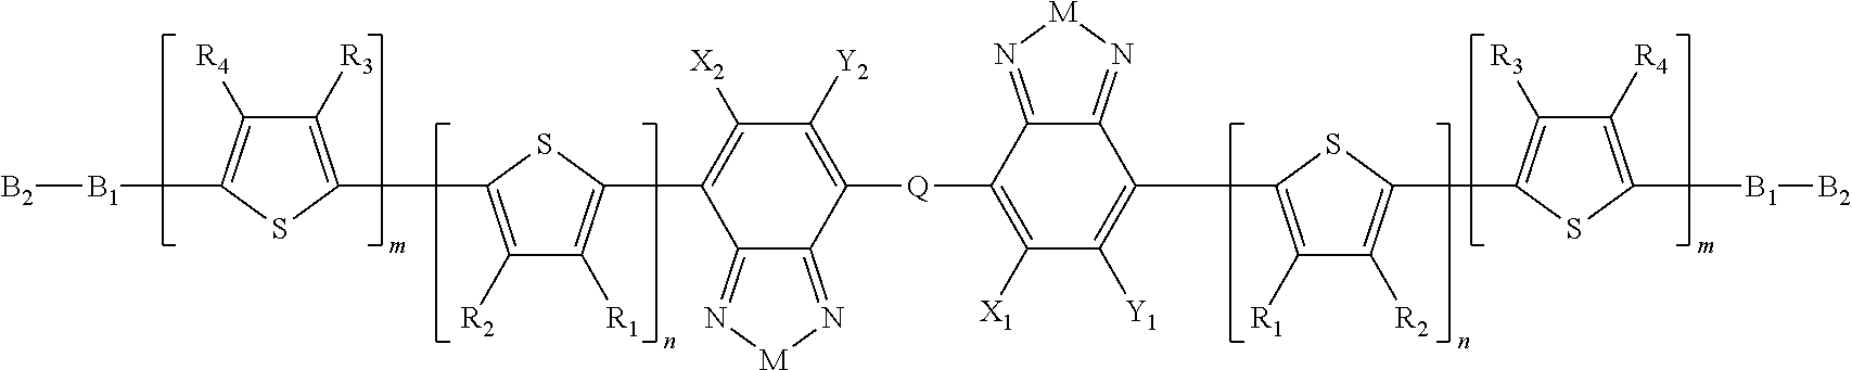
C1(C2=C([R1])C([R2])=C(C3=C([R3])C([R4])=C([B1][B2])S3)S2)=C([X2])C([Y2])=C([Q]C2=C([X1])C([Y1])=C(C3=C([R1])C([R2])=C(C4=C([R3])C([R4])=C([B1][B2])S4)S3)C3=N[M]N=C23)C2=N[M]N=C12
